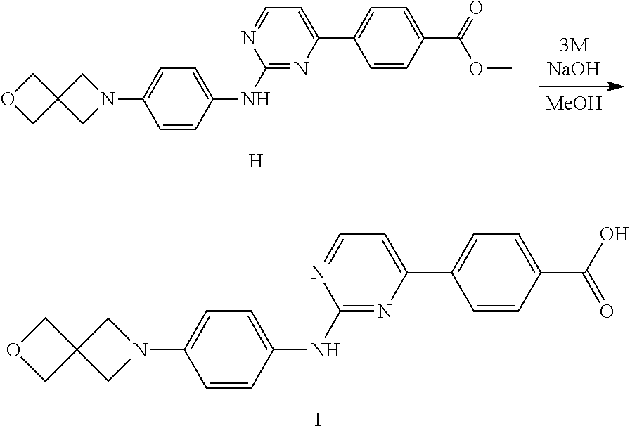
I.OC(=O)C1=CC=C(C2=CC=NC(NC3=CC=C(N4CC5(C4)COC5)C=C3)=N2)C=C1.[H].O=C(OC)C1=CC=C(C2=CC=NC(NC3=CC=C(N4CC5(C4)COC5)C=C3)=N2)C=C1.[MeOH]
